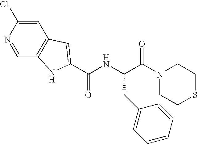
C1=C(Cl)N=CC2=C1C=C(C(NC(C(N1CCSCC1)=O)CC1=CC=CC=C1)=O)N2
